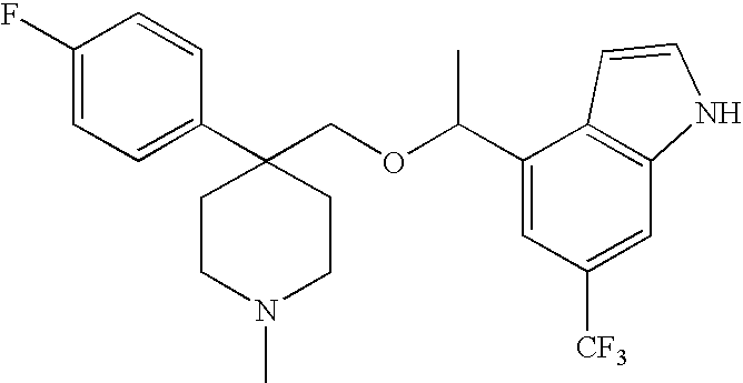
C1(C2(COC(C3=CC([CF3])=CC4=C3C=CN4)C)CCN(C)CC2)=CC=C(F)C=C1
